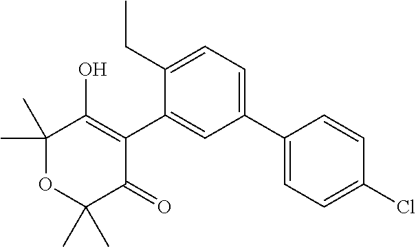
C1(CC)=CC=C(C2=CC=C(Cl)C=C2)C=C1C1=C(O)C(C)(C)OC(C)(C)C1=O
